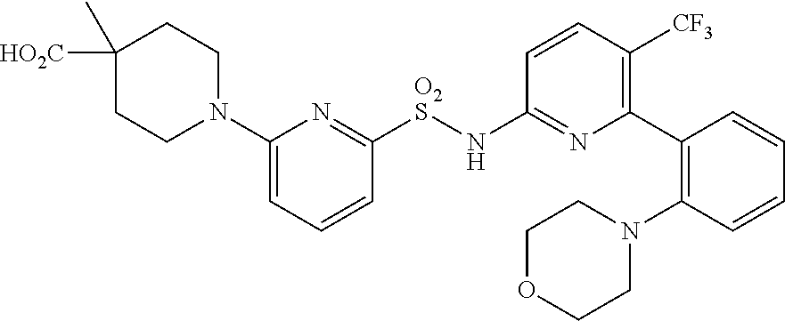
C1C([HO2C])(C)CCN(C2=CC=CC([O2S]NC3=NC(C4=C(N5CCOCC5)C=CC=C4)=C([CF3])C=C3)=N2)C1
